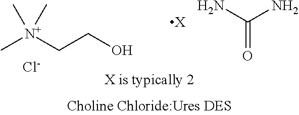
[X].NC(N)=O.C[N+](CCO)(C)C.[Cl-]
